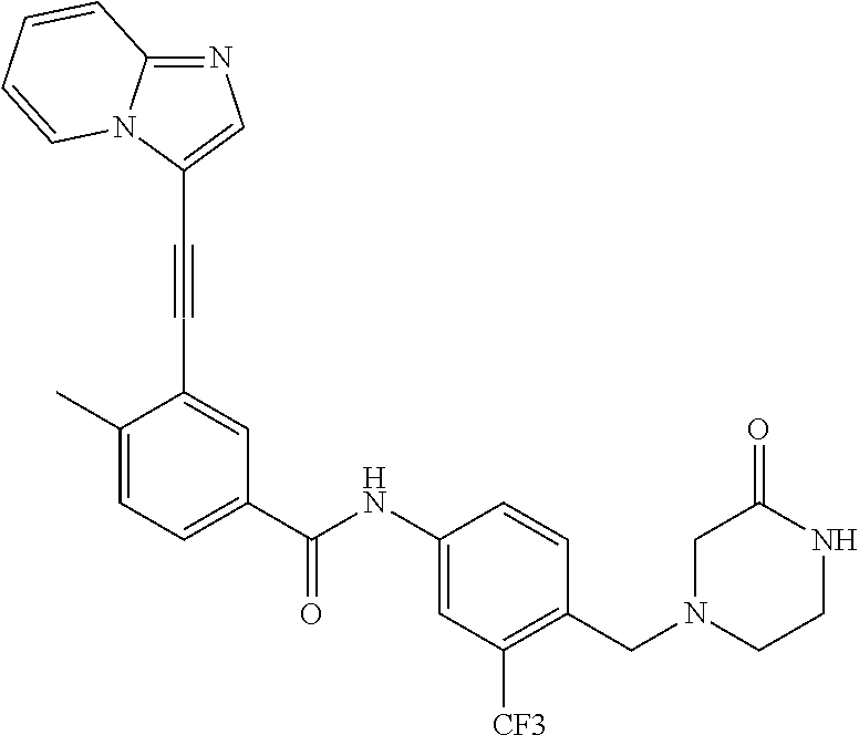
C1=C(C)C(C#CC2=CN=C3N2C=CC=C3)=CC(C(=O)NC2=CC([CF3])=C(CN3CCNC(=O)C3)C=C2)=C1
